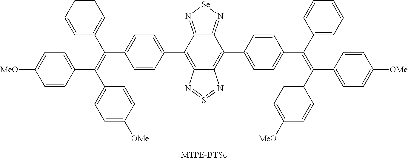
C12=C(C3=CC=C(C(C4=CC=CC=C4)=C(C4=CC=C([MeO])C=C4)C4=CC=C([OMe])C=C4)C=C3)C3=N[Se]N=C3C(C3=CC=C(C(=C(C4=CC=C([MeO])C=C4)C4=CC=C([OMe])C=C4)C4=CC=CC=C4)C=C3)=C1N=S=N2
